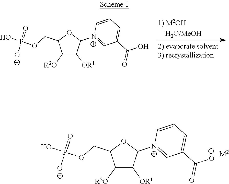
C1([R2O])C([OR1])C([N+]2=CC(C(O)=O)=CC=C2)OC1COP(O)(=O)[O-].C1([R2O])C([OR1])C([N+]2=CC(C([O-])=O)=CC=C2)OC1COP(O)(=O)[O-].[M2]
